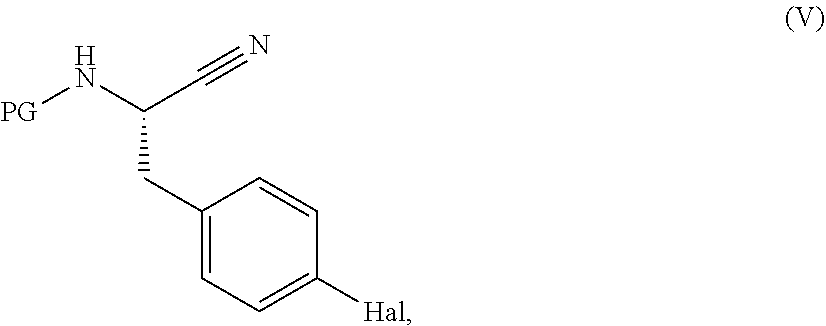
C1(CC(N[PG])C#N)=CC=C([Hal])C=C1
